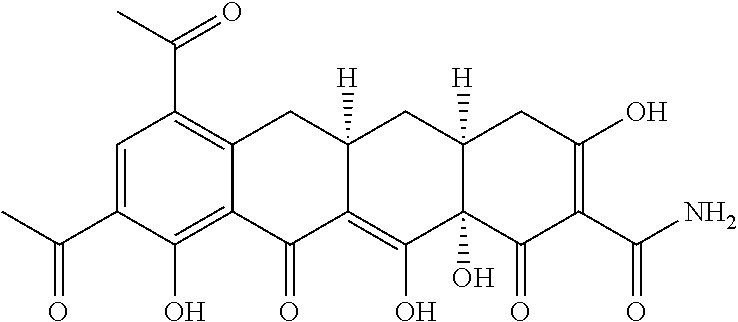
C1=C(C(C)=O)C(O)=C2C(=C1C(=O)C)CC1([H])C(=C(O)C3(O)C([H])(C1)CC(O)=C(C(N)=O)C3=O)C2=O
